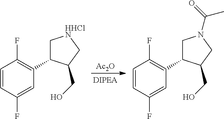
[Ac2O].C1C(C2=C(F)C=CC(F)=C2)C(CO)C[HHClN]1.C1C(C2=C(F)C=CC(F)=C2)C(CO)CN1C(=O)C
